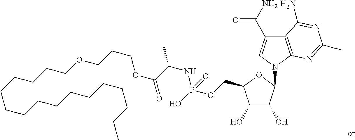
C1(O)C(O)C(COP(NC(C)C(=O)OCCCOCCCCCCCCCCCCCCCC)(O)=O)OC1N1C=C(C(N)=O)C2=C1N=C(C)N=C2N
